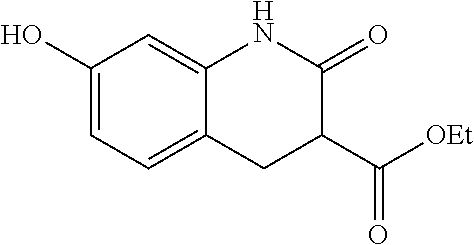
C1(O)=CC=C2C(=C1)NC(=O)C(C([OEt])=O)C2
